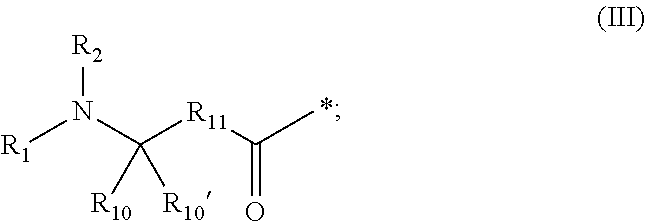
[R2]N(C([R11]C(=O)C)([R10])[R10])[R1]
